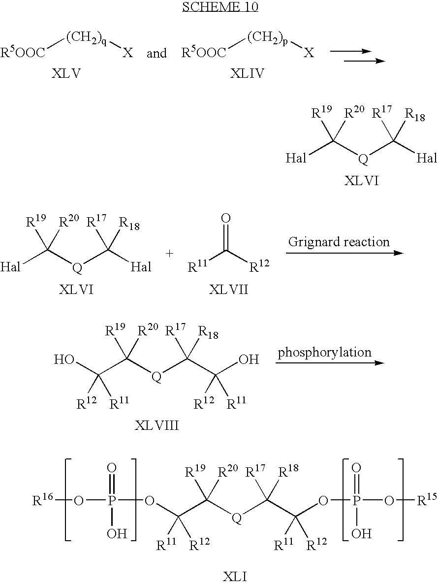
[R5OOC][(CH2)q][X].[R5OOC][(CH2)p][X].[Hal]C([R19])([R20])[Q]C([Hal])([R17])[R18].[Hal]C([R19])([R20])[Q]C([Hal])([R17])[R18].[R11]C([R12])=O.C(C([R19])([R20])[Q]C(C(O)([R12])[R11])([R17])[R18])(O)([R12])[R11].C(C([R19])([R20])[Q]C(C(OP(O[R15])(=O)O)([R11])[R12])([R17])[R18])(OP(O[R16])(=O)O)([R11])[R12]
